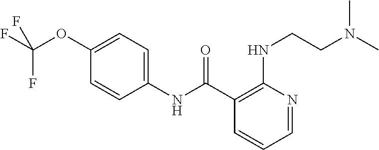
C1(C(NC2=CC=C(OC(F)(F)F)C=C2)=O)=C(NCCN(C)C)N=CC=C1
